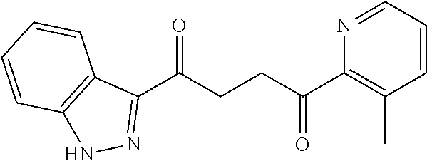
C1(C(CCC(C2=C(C)C=CC=N2)=O)=O)=NNC2=C1C=CC=C2
